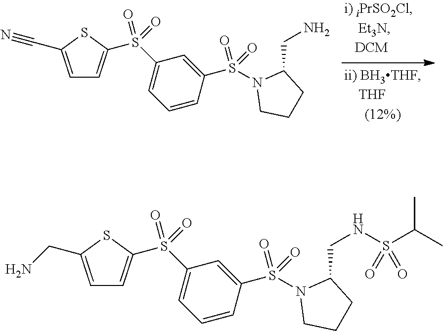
C1=C(C#N)SC(S(C2=CC=CC(S(N3CCCC3CN)(=O)=O)=C2)(=O)=O)=C1.C1=C(CN)SC(S(C2=CC=CC(S(N3CCCC3CNS(C(C)C)(=O)=O)(=O)=O)=C2)(=O)=O)=C1
